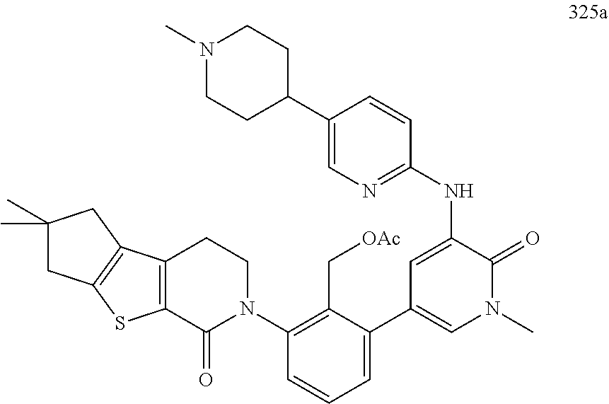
C1(N2CCC3=C(C2=O)SC2=C3CC(C)(C)C2)=C(C[OAc])C(C2=CN(C)C(=O)C(NC3=NC=C(C4CCN(C)CC4)C=C3)=C2)=CC=C1
